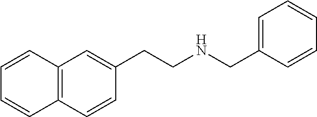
C1(CNCCC2=CC3=C(C=C2)C=CC=C3)=CC=CC=C1
